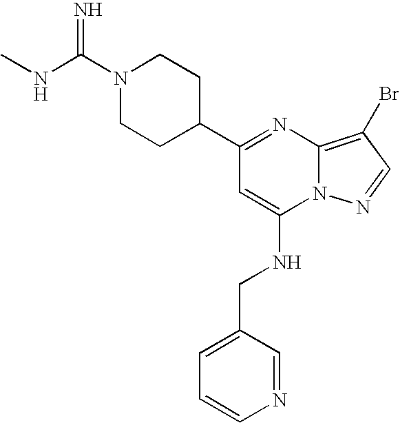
C1(C2CCN(C(NC)=N)CC2)=NC2=C(Br)C=NN2C(NCC2=CC=CN=C2)=C1
